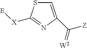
C1=C(C(=[W2])[Z])N=C([X][E])S1
